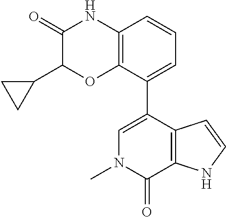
C1(=O)C(C2CC2)OC2=C(N1)C=CC=C2C1=CN(C)C(=O)C2=C1C=CN2
